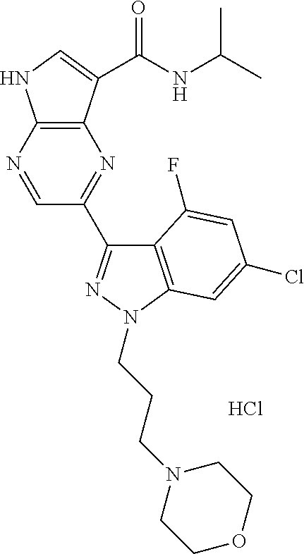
C12=C(N=CC(C3=NN(CCCN4CCOCC4)C4=C3C(F)=CC(Cl)=C4)=N1)NC=C2C(=O)NC(C)C.Cl
